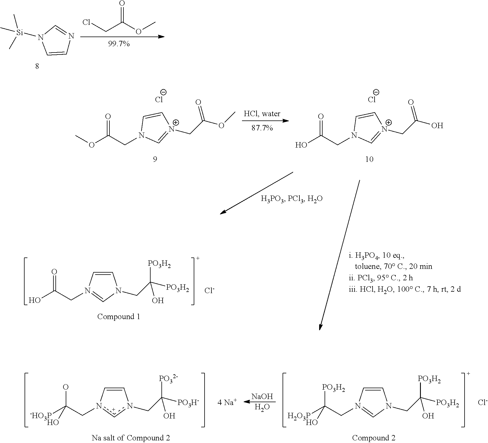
N1([Si](C)(C)C)C=CN=C1.ClCC(OC)=O.COC(CN1C=[N+](CC(OC)=O)C=C1)=O.[Cl-].OC(CN1C=[N+](CC(O)=O)C=C1)=O.[Cl-].C1=CN(CC(=O)O)=CN1CC([PO3H2])([PO3H2])O.[Cl-].C1=CN(CC([PO3H2])([H2O3P])O)=CN1CC([PO3H2])([PO3H2])O.[Cl-].C1=Cn(CC(O)([-HO3P])O)[c+]n1CC([PO3H-])([PO32-])O.[NaOH].O.[4 Na+]
